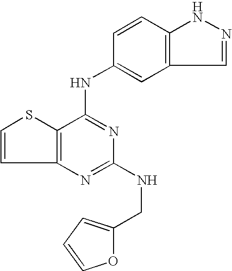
C12=C(C(NC3=CC4=C(C=C3)NN=C4)=NC(NCC3=CC=CO3)=N1)SC=C2
